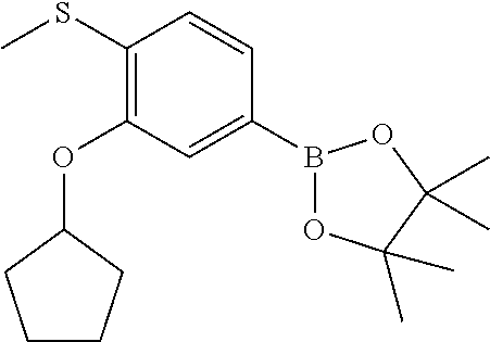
B1(C2=CC(OC3CCCC3)=C(SC)C=C2)OC(C)(C)C(C)(C)O1
